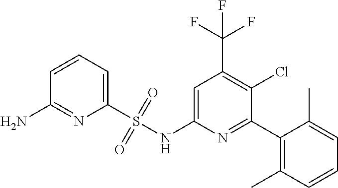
C1=C(NS(C2=CC=CC(N)=N2)(=O)=O)N=C(C2=C(C)C=CC=C2C)C(Cl)=C1C(F)(F)F
